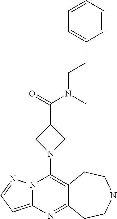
N12C(=CC=N1)N=C1C(=C2N2CC(C(=O)N(C)CCC3=CC=CC=C3)C2)CCNCC1
